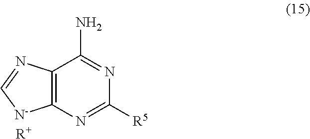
NC1=NC([R5])=NC2=C1N=C[N-]2.[R+]
